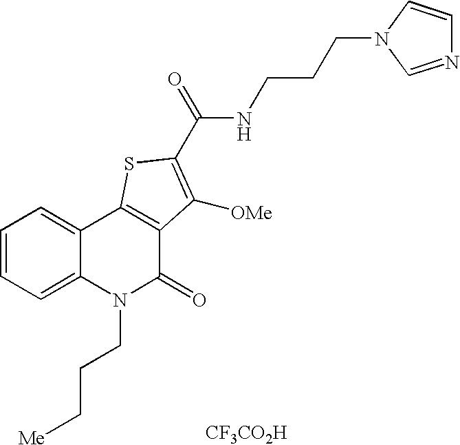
[CF3CO2H].N(C(=O)C1=C([OMe])C2=C(C3=CC=CC=C3N(CCC[Me])C2=O)S1)CCCN1C=NC=C1
